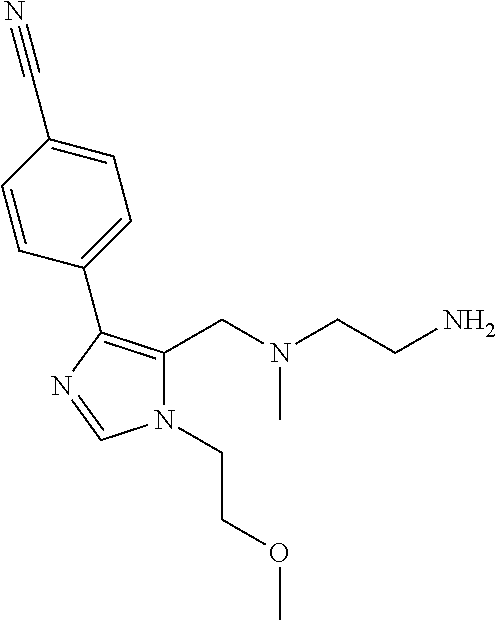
N1(CCOC)C(CN(CCN)C)=C(C2=CC=C(C#N)C=C2)N=C1
